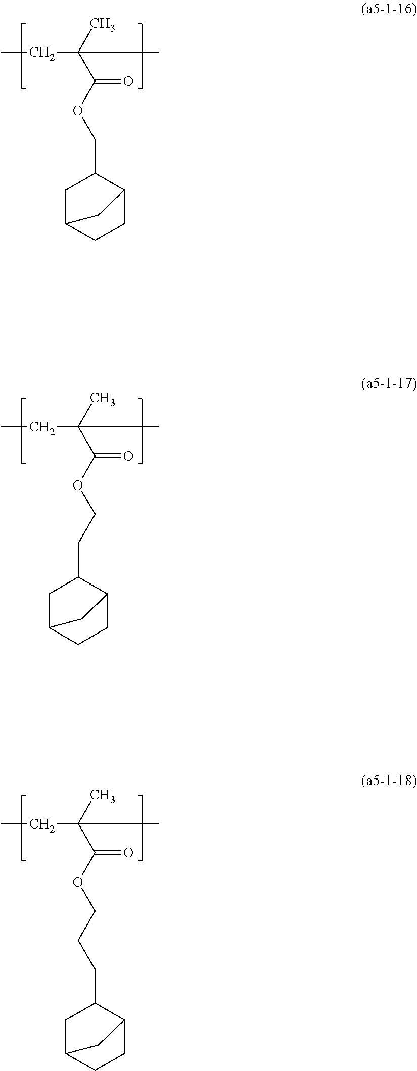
CCC(C)(C(OCC1CC2CCC1C2)=O)C.CCC(C)(C(OCCC1CC2CCC1C2)=O)C.CCC(C)(C(OCCCC1CC2CCC1C2)=O)C
